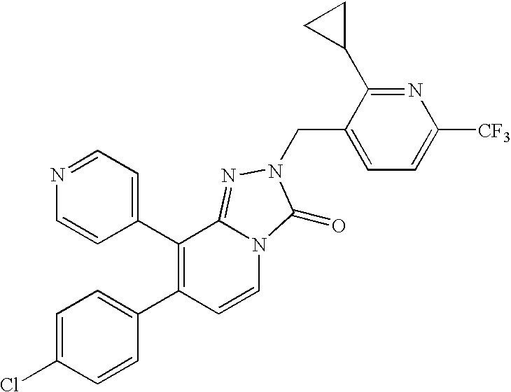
C1=C(Cl)C=CC(C2=C(C3=CC=NC=C3)C3=NN(CC4=CC=C([CF3])N=C4C4CC4)C(=O)N3C=C2)=C1
